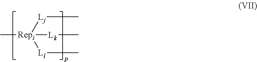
C[Repi]([Lk]C)([Lj]C)[Ll]C
